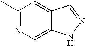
C12=CC(C)=NC=C1NN=C2
